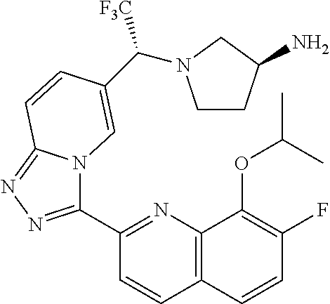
C1(C2=NN=C3N2C=C(C([F3C])N2CCC(N)C2)C=C3)=NC2=C(C=C1)C=CC(F)=C2OC(C)C
